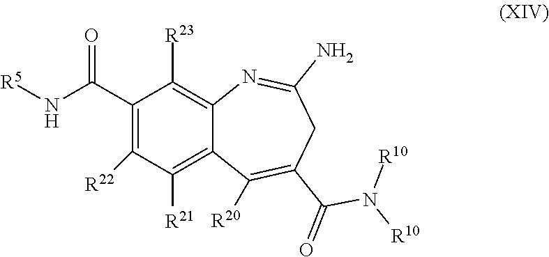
C1(C(N[R5])=O)=C([R22])C([R21])=C2C(=C1[R23])N=C(N)CC(C(N([R10])[R10])=O)=C2[R20]
